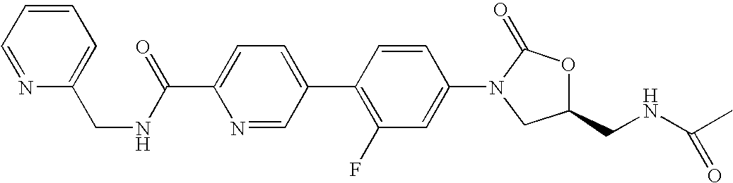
C1=C(C(NCC2=CC=CC=N2)=O)N=CC(C2=C(F)C=C(N3CC(CNC(C)=O)OC3=O)C=C2)=C1
